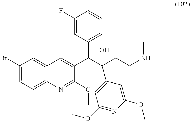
C1(Br)=CC=C2C(=C1)C=C(C(C1=CC=CC(F)=C1)C(O)(CCNC)C1=CC(OC)=NC(OC)=C1)C(OC)=N2
